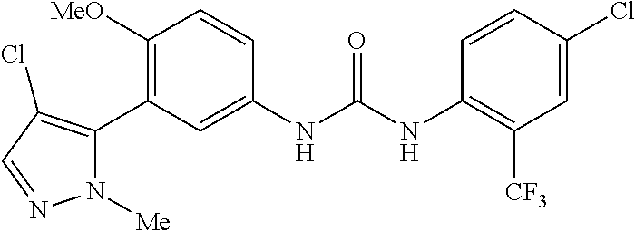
C1([OMe])=C(C2=C(Cl)C=NN2[Me])C=C(NC(=O)NC2=C([CF3])C=C(Cl)C=C2)C=C1
